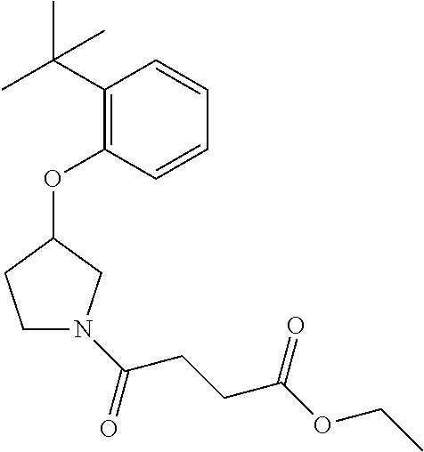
C1(C(C)(C)C)=C(OC2CCN(C(=O)CCC(OCC)=O)C2)C=CC=C1
